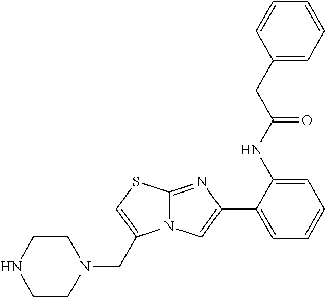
C12=NC(C3=CC=CC=C3NC(CC3=CC=CC=C3)=O)=CN1C(CN1CCNCC1)=CS2
